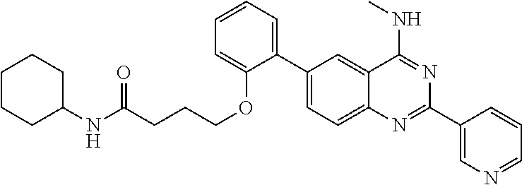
C1(C2=CC=CC=C2OCCCC(NC2CCCCC2)=O)=CC=C2C(=C1)C(NC)=NC(C1=CN=CC=C1)=N2
